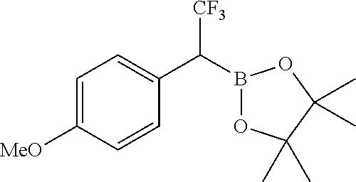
C1=C([MeO])C=CC(C([CF3])B2OC(C)(C)C(C)(C)O2)=C1
